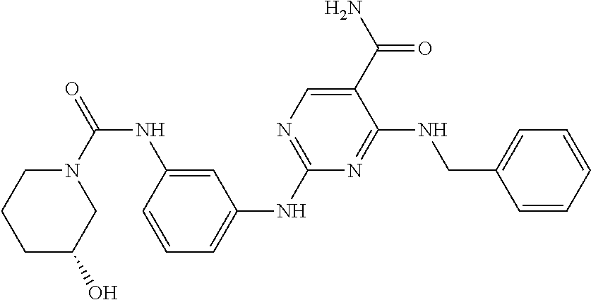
N1(C(NC2=CC(NC3=NC=C(C(=O)N)C(NCC4=CC=CC=C4)=N3)=CC=C2)=O)CCCC(O)C1
